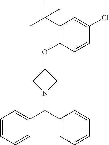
C1N(C(C2=CC=CC=C2)C2=CC=CC=C2)CC1OC1=C(C(C)(C)C)C=C(Cl)C=C1
